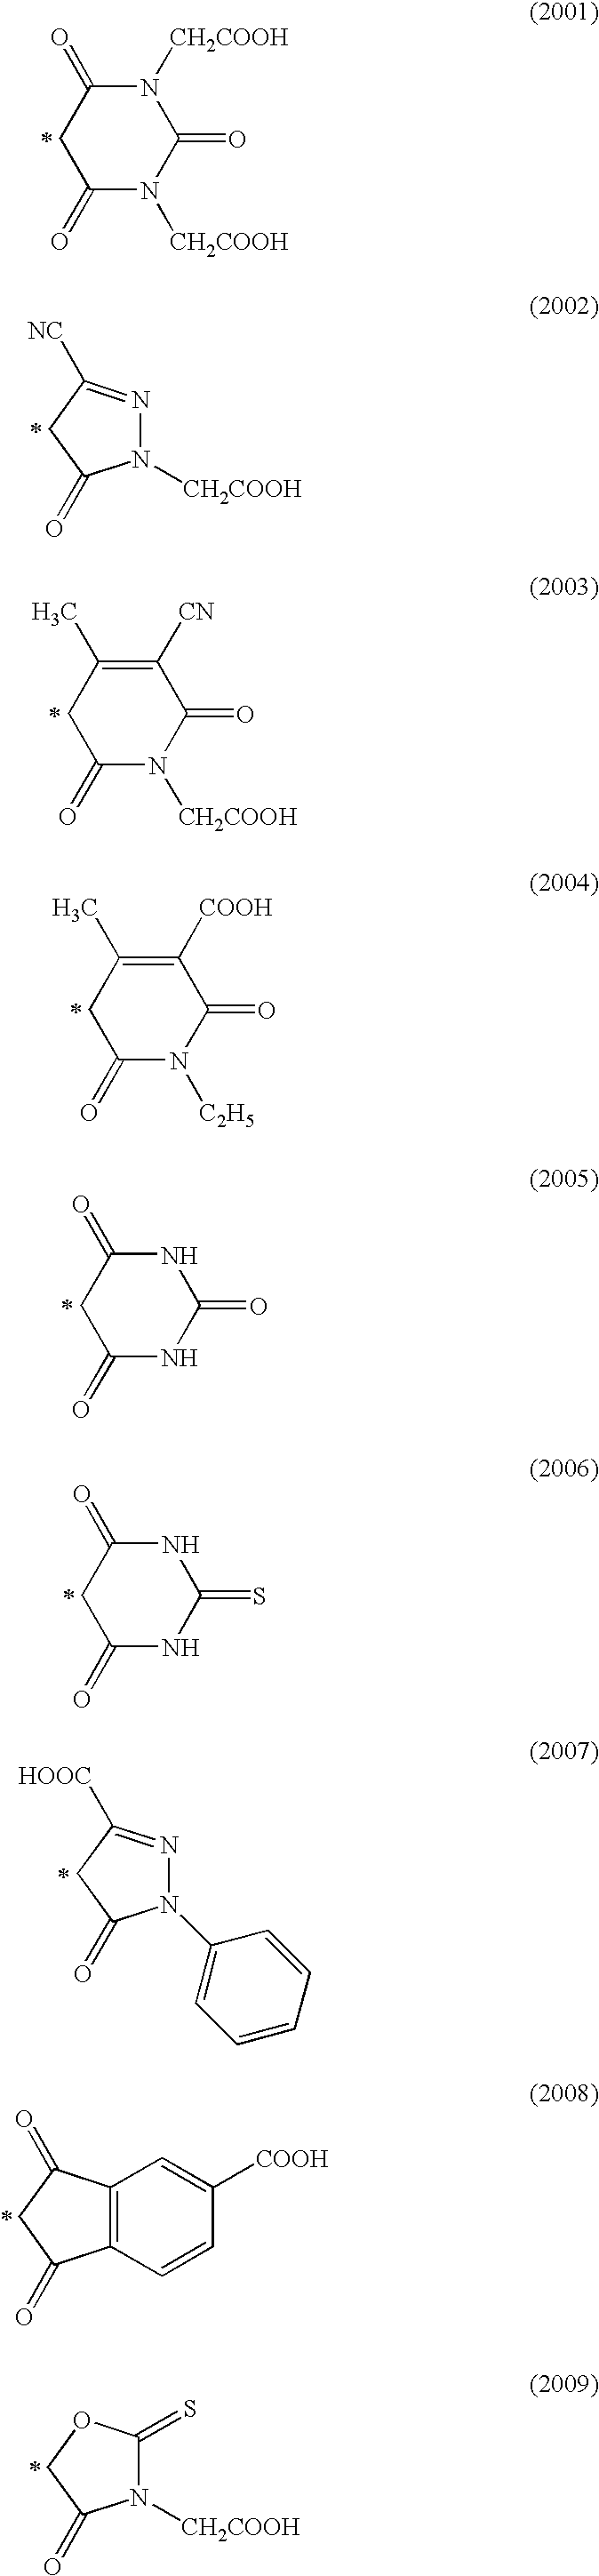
N1([CH2COOH])C(=O)N([CH2COOH])C(=O)CC1=O.N1([CH2COOH])C(=O)C([CN])=C(C)CC1=O.N1([C2H5])C(=O)C([COOH])=C(C)CC1=O.N1C(=O)NC(=O)CC1=O.N1C(=S)NC(=O)CC1=O.N1(C2=CC=CC=C2)N=C([HOOC])CC1=O.C12=C(C(=O)CC1=O)C=C([COOH])C=C2.N1([CH2COOH])C(=S)OCC1=O.N1([CH2COOH])N=C([NC])CC1=O
